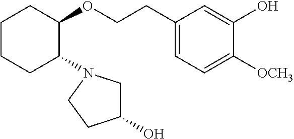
C1CCC(N2CC(O)CC2)C(OCCC2=CC=C([OCH3])C(O)=C2)C1
